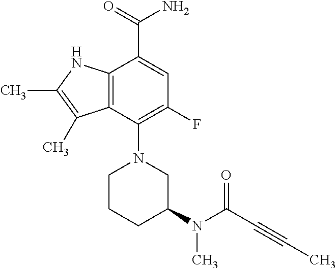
C1(N2CC(N(C(=O)C#CC)C)CCC2)=C(F)C=C(C(=O)N)C2=C1C(C)=C(C)N2
